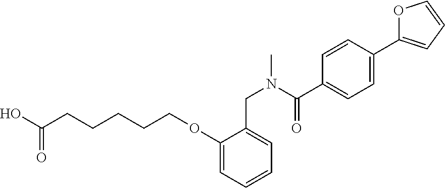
OC(CCCCCOC1=CC=CC=C1CN(C(C1=CC=C(C2=CC=CO2)C=C1)=O)C)=O
